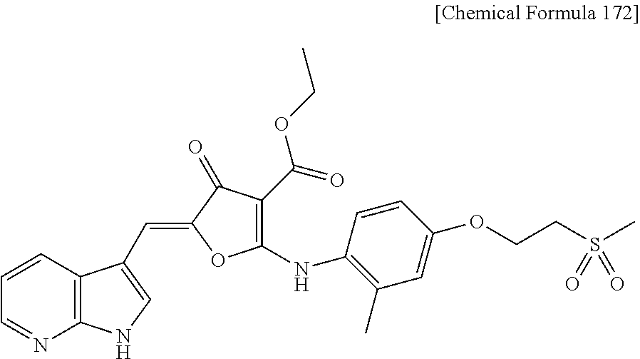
C1=NC2=C(C=C1)C(C=C1OC(NC3=C(C)C=C(OCCS(C)(=O)=O)C=C3)=C(C(=O)OCC)C1=O)=CN2
